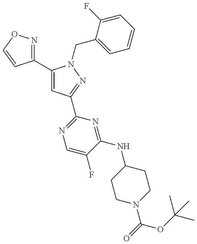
C1(C2=CC(C3=NC=C(F)C(NC4CCN(C(=O)OC(C)(C)C)CC4)=N3)=NN2CC2=CC=CC=C2F)=NOC=C1
